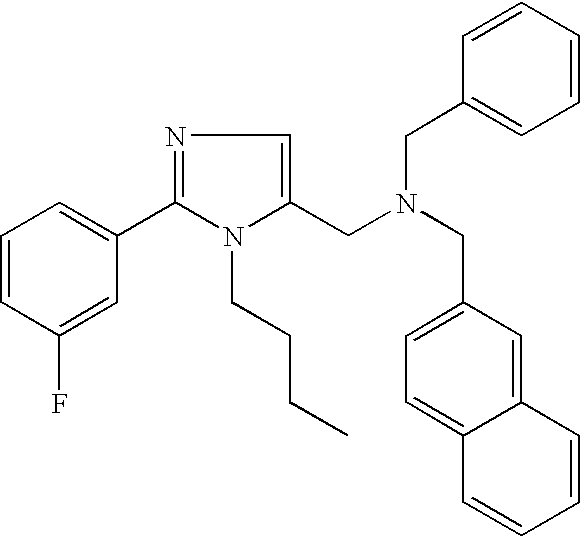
C1=CC(F)=CC(C2=NC=C(CN(CC3=CC=C4C(=C3)C=CC=C4)CC3=CC=CC=C3)N2CCCC)=C1
